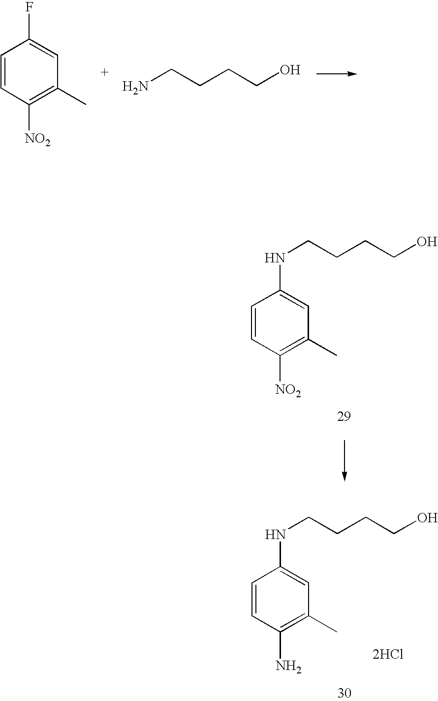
C1=CC([NO2])=C(C)C=C1F.NCCCCO.N(CCCCO)C1=CC(C)=C([NO2])C=C1.[2HCl].N(CCCCO)C1=CC(C)=C(N)C=C1
